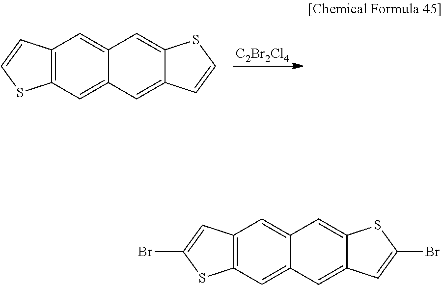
[C2Br2Cl4].C12=C(C=CS1)C=C1C(=C2)C=C2C(=C1)SC=C2.C12=C(C=C(Br)S1)C=C1C(=C2)C=C2C(=C1)SC(Br)=C2
